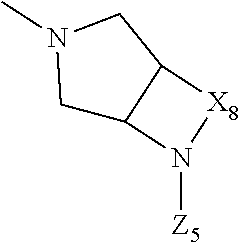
C1C2C(CN1C)[X8]N2[Z5]
